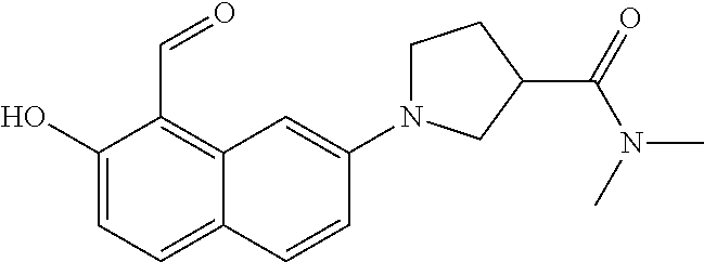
C1(O)=CC=C2C(=C1C=O)C=C(N1CCC(C(N(C)C)=O)C1)C=C2
